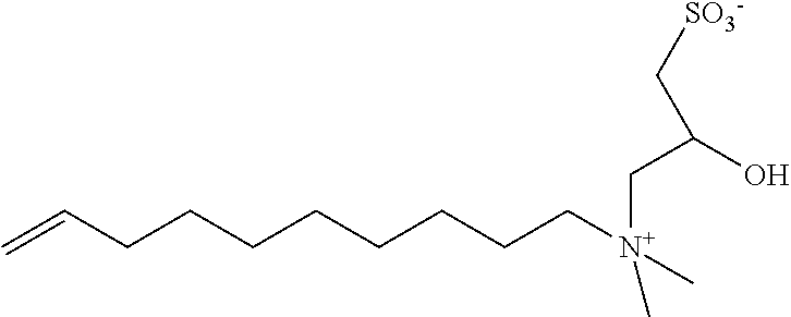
C=CCCCCCCCC[N+](CC(O)C[SO3-])(C)C
